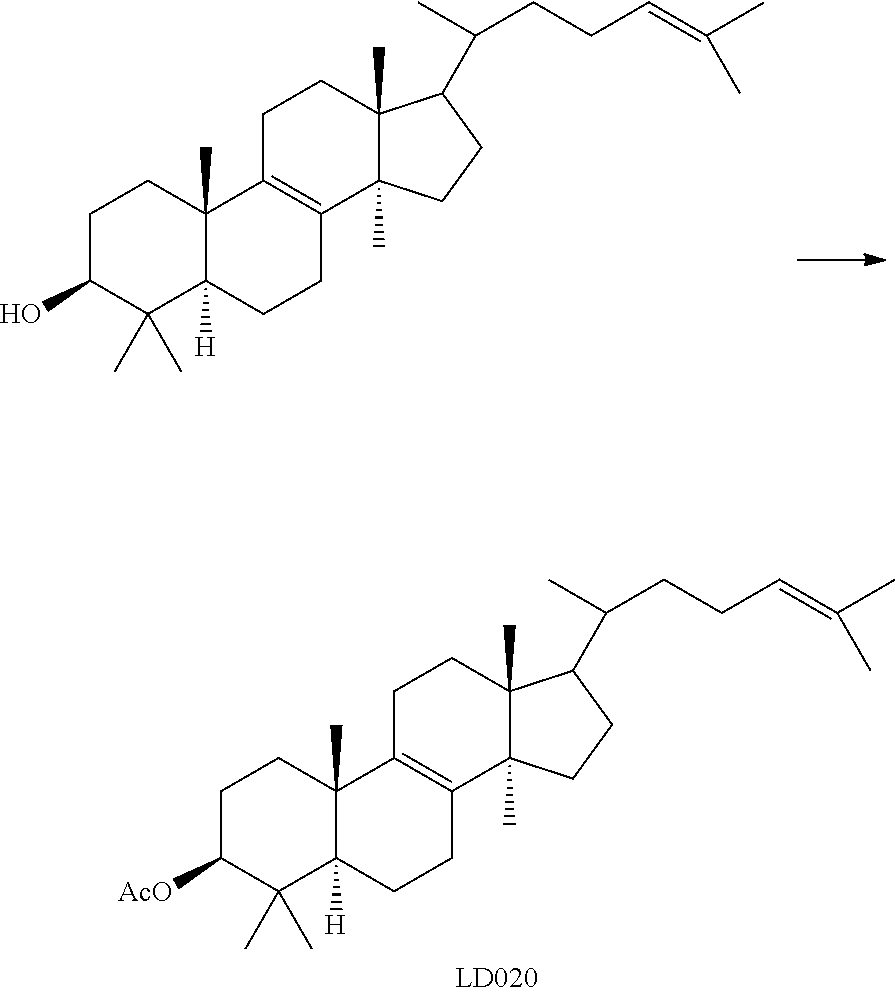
C1C(O)C(C)(C)C2([H])C(C)(C1)C1=C(CC2)C2(C)C(C)(CC1)C(C(CCC=C(C)C)C)CC2.C1C([AcO])C(C)(C)C2([H])C(C)(C1)C1=C(CC2)C2(C)C(C)(CC1)C(C(CCC=C(C)C)C)CC2
